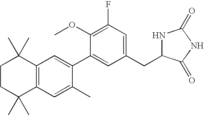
C1CC(C)(C)C2=C(C1(C)C)C=C(C1=CC(CC3NC(=O)NC3=O)=CC(F)=C1OC)C(C)=C2
